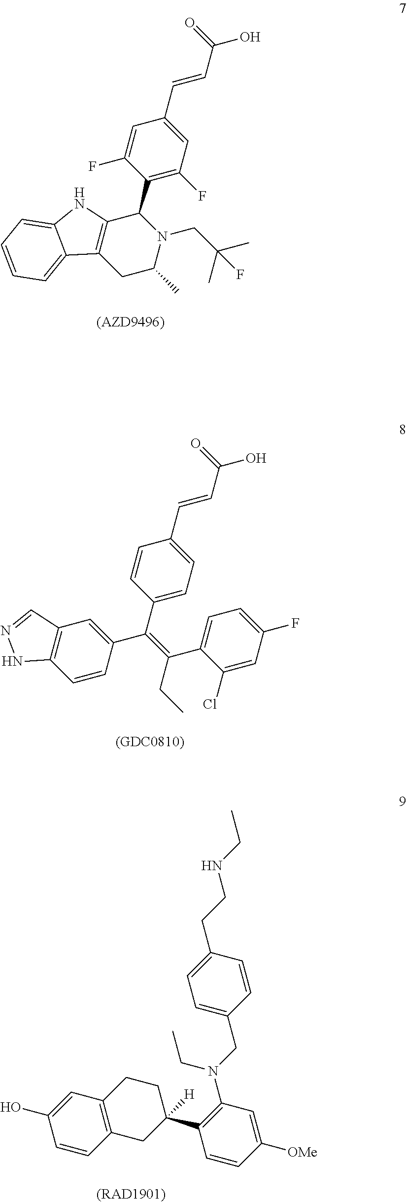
C12=C(CC(C)N(CC(C)(C)F)C1C1=C(F)C=C(C=CC(O)=O)C=C1F)C1=CC=CC=C1N2.C12=C(C=CC(C(=C(CC)C3=CC=C(F)C=C3Cl)C3=CC=C(C=CC(O)=O)C=C3)=C1)NN=C2.C1=CC([OMe])=CC(N(CC2=CC=C(CCNCC)C=C2)CC)=C1C1([H])CCC2=C(C1)C=CC(O)=C2
